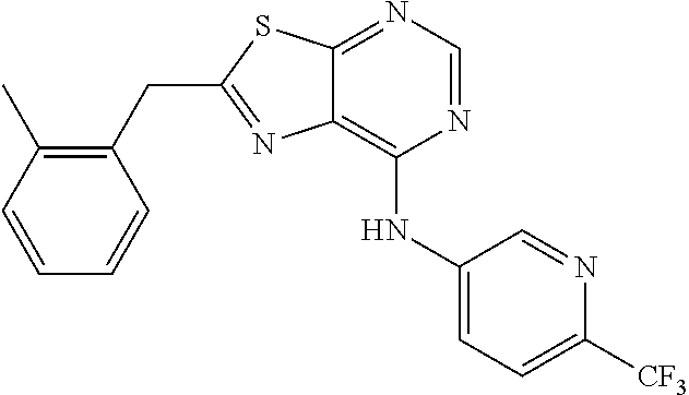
C1(CC2=NC3=C(NC4=CC=C([CF3])N=C4)N=CN=C3S2)=C(C)C=CC=C1
